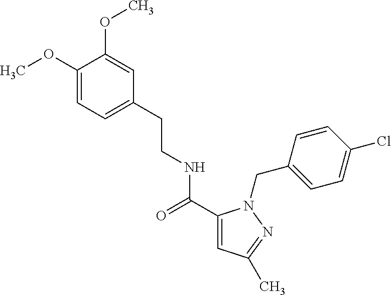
C1=C(CCNC(=O)C2=CC(C)=NN2CC2=CC=C(Cl)C=C2)C=C(OC)C(OC)=C1
